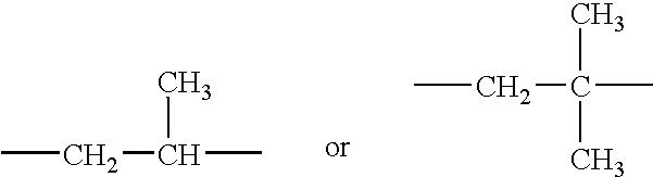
CCC(C)C.CCC(C)(C)C
